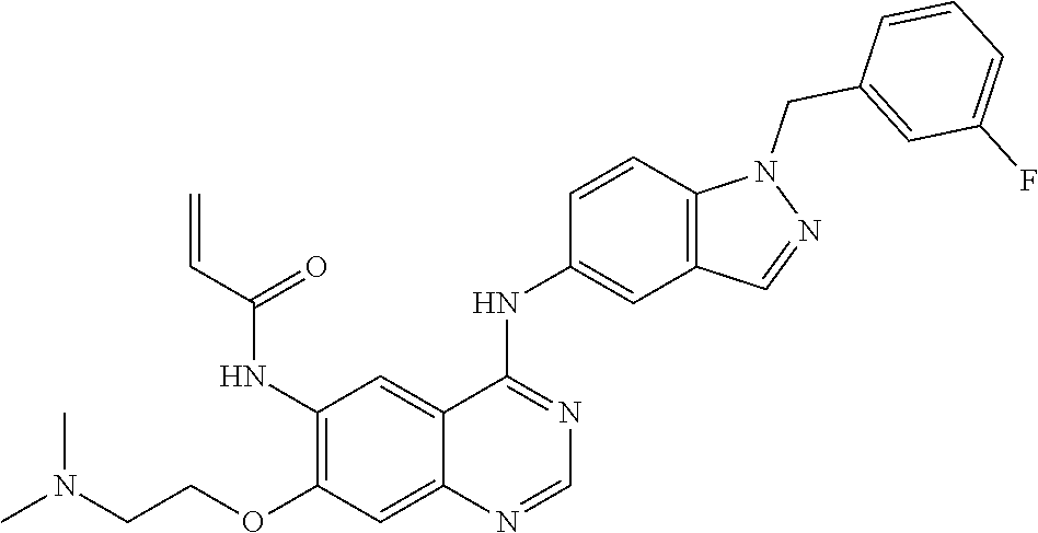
C1(NC(C=C)=O)=C(OCCN(C)C)C=C2C(=C1)C(NC1=CC3=C(C=C1)N(CC1=CC(F)=CC=C1)N=C3)=NC=N2
